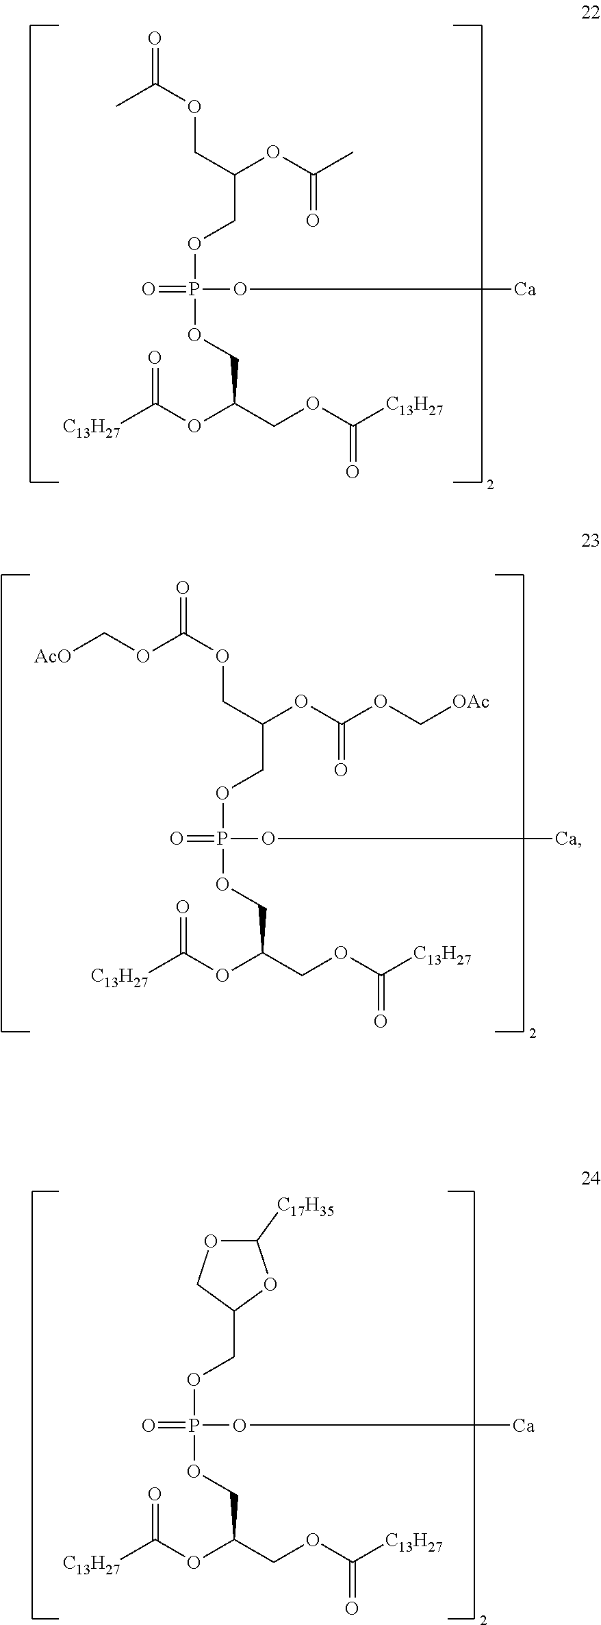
O=C(OCC(COP(OCC(COC([C13H27])=O)OC([C13H27])=O)(O[Ca])=O)OC(C)=O)C.O=C(OCC(COP(OCC(COC([C13H27])=O)OC([C13H27])=O)(O[Ca])=O)OC(OC[OAc])=O)OC[AcO].C1(COP(OCC(COC([C13H27])=O)OC([C13H27])=O)(O[Ca])=O)OC([C17H35])OC1
